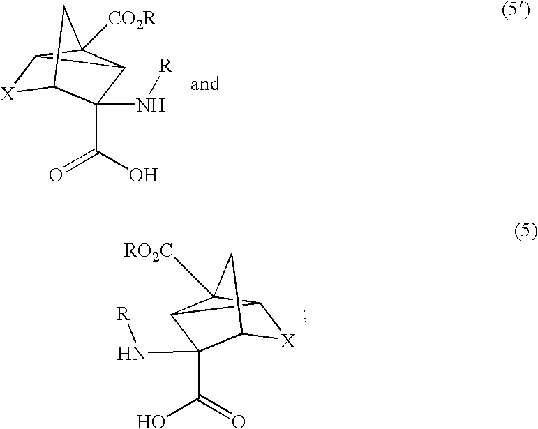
[X]1C2C3C(N[R])(C(=O)O)C1CC32[RO2C].[X]1C2C3C(N[R])(C(=O)O)C1CC32[CO2R]
